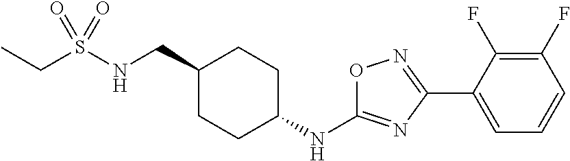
CCS(NCC1CCC(NC2=NC(C3=CC=CC(F)=C3F)=NO2)CC1)(=O)=O
